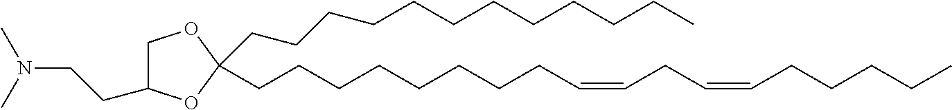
C(CCCCCCCCCCC)C1(CCCCCCCCC=CCC=CCCCCC)OC(CCN(C)C)CO1
